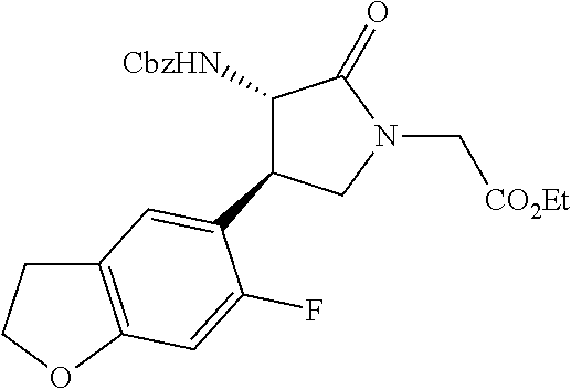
C1(C2=CC3=C(OCC3)C=C2F)C([CbzHN])C(=O)N(C[CO2Et])C1
